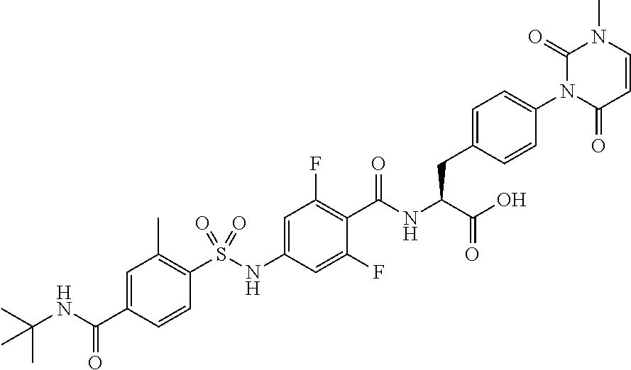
C1=CC(=O)N(C2=CC=C(CC(C(=O)O)NC(=O)C3=C(F)C=C(NS(C4=C(C)C=C(C(NC(C)(C)C)=O)C=C4)(=O)=O)C=C3F)C=C2)C(=O)N1C
